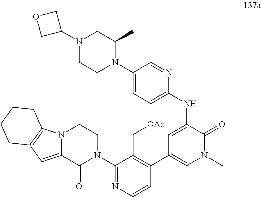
C1=C(NC2=CC=C(N3C(C)CN(C4COC4)CC3)C=N2)C(=O)N(C)C=C1C1=C(C[OAc])C(N2CCN3C(=CC4=C3CCCC4)C2=O)=NC=C1
